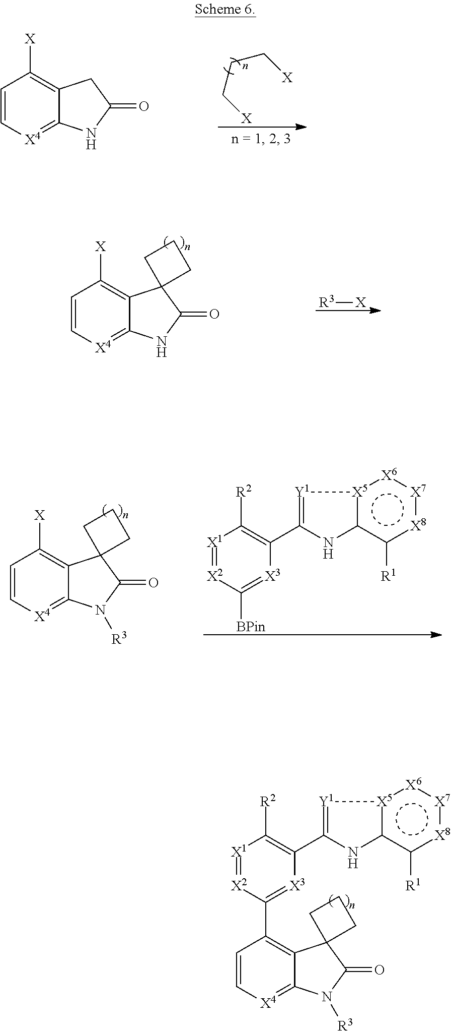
C1=C[X4]=C2C(=C1[X])CC(=O)N2.[X]CCC[X].C1=C[X4]=C2C(=C1[X])C1(C(=O)N2)CCC1.[R3][X].[X1]1=[X2]C([BPin])=[X3]C(C2=[Y1][X5]3c(c([R1])[X8]:[X7]:[X6]:3)N2)=C1[R2].C1=C[X4]=C2C(=C1[X])C1(C(=O)N2[R3])CCC1.[X1]1=[X2]C(C2=C3C(=[X4]C=C2)N([R3])C(=O)C32CCC2)=[X3]C(C2=[Y1][X5]3c(c([R1])[X8]:[X7]:[X6]:3)N2)=C1[R2]
